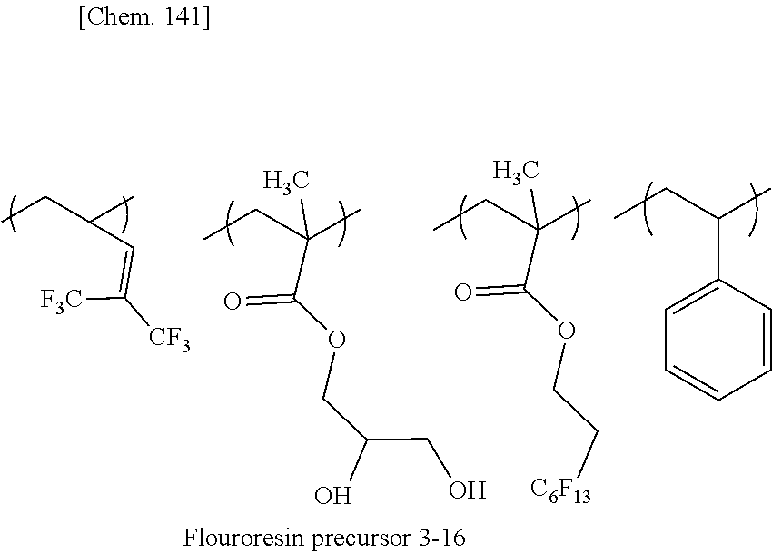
CCC(C)(C(OCC[C6F13])=O)C.CCC(C)(C(OCC(CO)O)=O)C.CCC(C)C=C([F3C])[CF3].CCC(C1=CC=CC=C1)C
